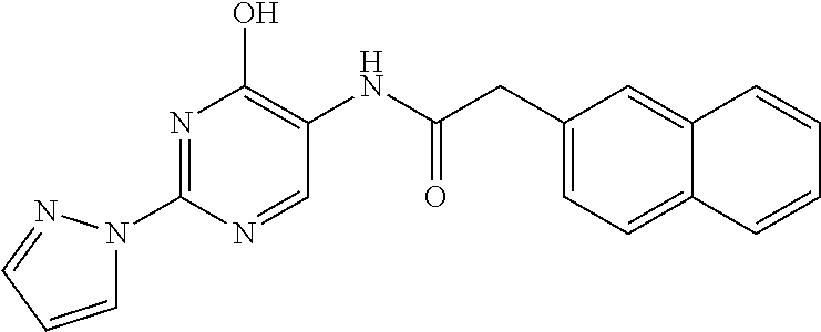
N1=C(N2C=CC=N2)N=CC(NC(CC2=CC=C3C(=C2)C=CC=C3)=O)=C1O
